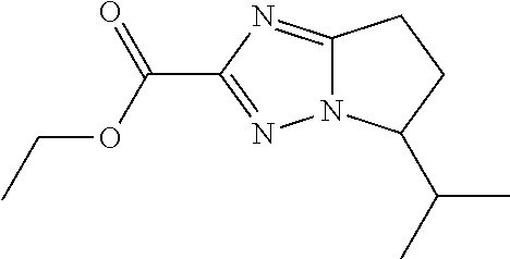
N12C(=NC(C(OCC)=O)=N1)CCC2C(C)C
